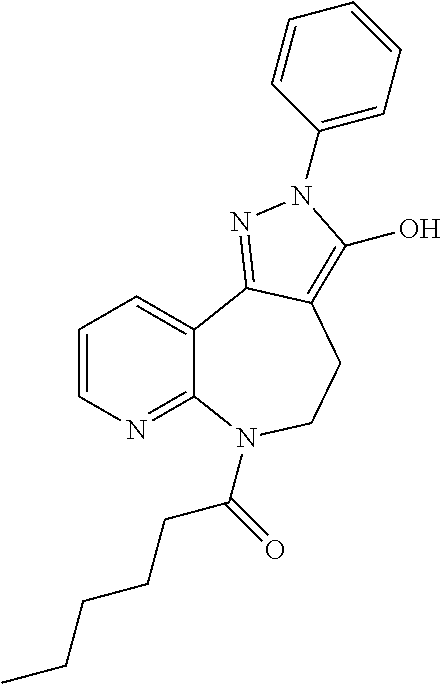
C1=CN=C2C(=C1)C1=NN(C3=CC=CC=C3)C(O)=C1CCN2C(=O)CCCCC
